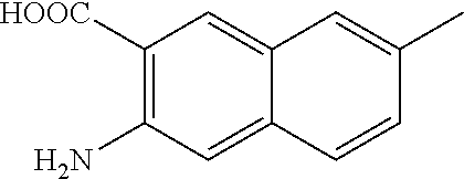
C1([HOOC])=C(N)C=C2C(=C1)C=C(C)C=C2
